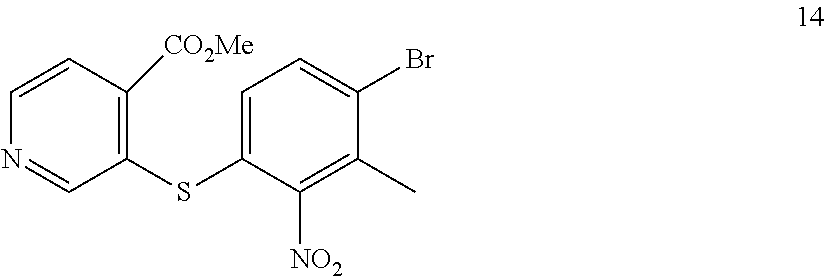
C1(SC2=CC=C(Br)C(C)=C2[NO2])=C([CO2Me])C=CN=C1
